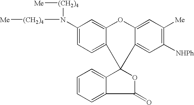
C1(N([(CH2)4][Me])[(CH2)4][Me])=CC=C2C(=C1)OC1=CC([Me])=C([NHPh])C=C1C21OC(=O)C2=CC=CC=C12
